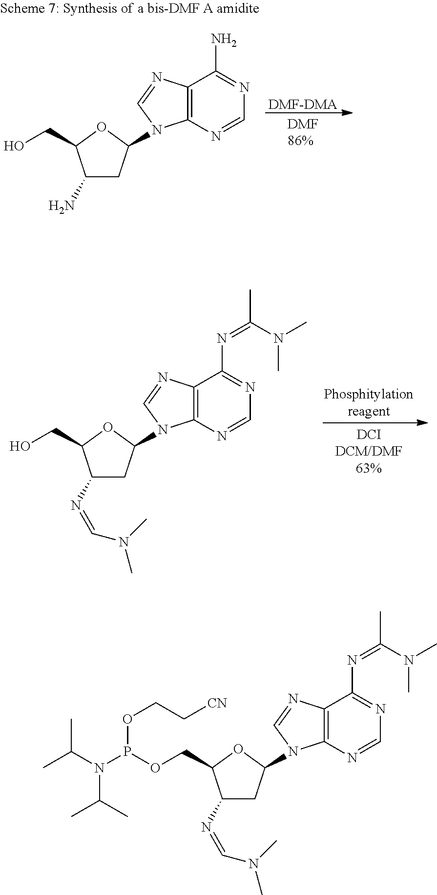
[DMF-DMA].C12=C(N=CN=C1N)N(C1CC(N)C(CO)O1)C=N2.C12=C(N=CN=C1N=C(C)N(C)C)N(C1CC(N=CN(C)C)C(CO)O1)C=N2.C12=C(N=CN=C1N=C(C)N(C)C)N(C1CC(N=CN(C)C)C(COP(N(C(C)C)C(C)C)OCC[CN])O1)C=N2
